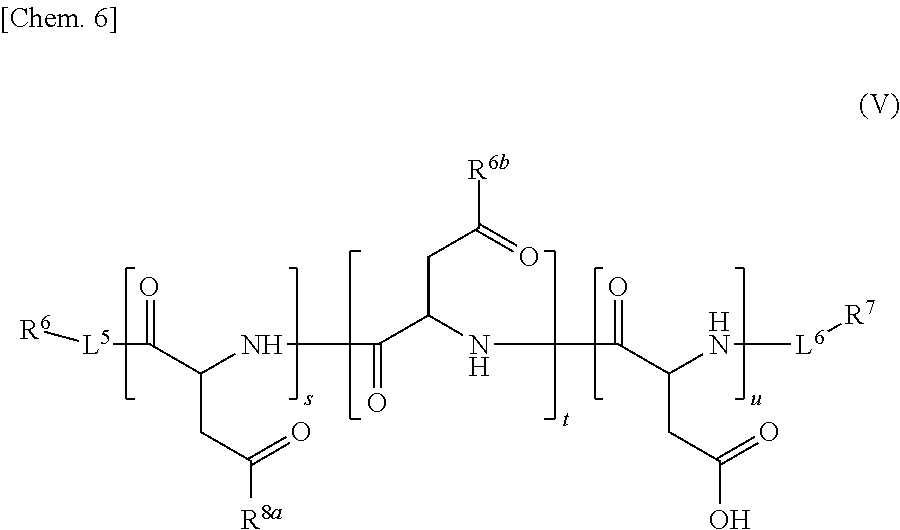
[R6][L5]C(C(NC(C(NC(C(N[L6][R7])CC(O)=O)=O)CC([R6b])=O)=O)CC([R8a])=O)=O
